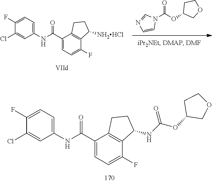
C1(Cl)=CC(NC(C2=CC=C(F)C3=C2CCC3NC(OC2COCC2)=O)=O)=CC=C1F.N1(C(OC2COCC2)=O)C=NC=C1.C1(Cl)=CC(NC(C2=CC=C(F)C3=C2CCC3[NH2HCl])=O)=CC=C1F
